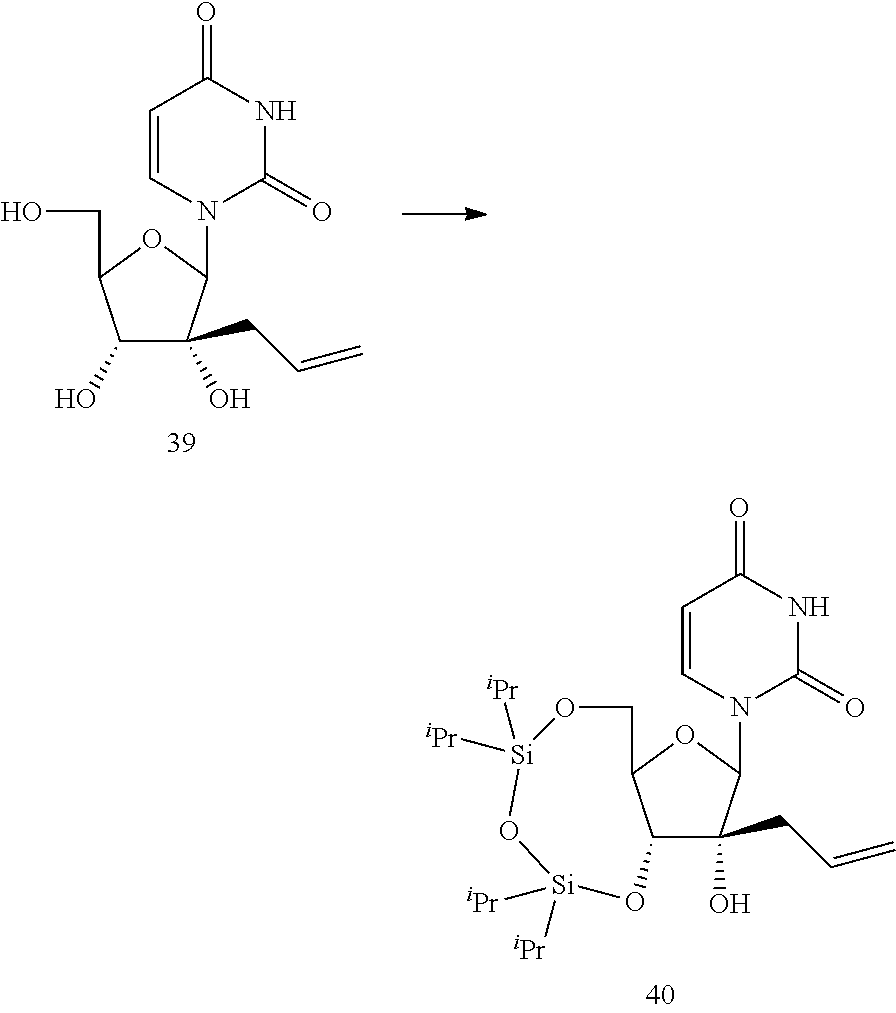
C1=CN(C2OC3C(O[Si]([iPr])([iPr])O[Si]([iPr])([iPr])OC3)C2(O)CC=C)C(=O)NC1=O.C1=CN(C2OC(CO)C(O)C2(O)CC=C)C(=O)NC1=O
